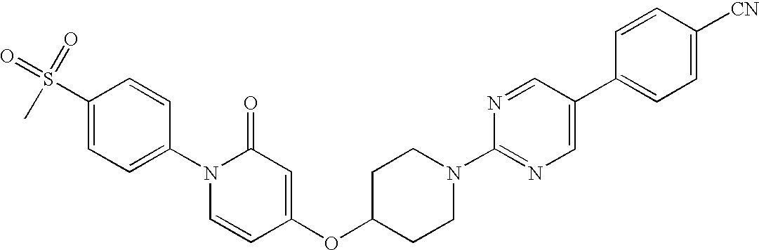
C1(S(=O)(=O)C)=CC=C(N2C=CC(OC3CCN(C4=NC=C(C5=CC=C([CN])C=C5)C=N4)CC3)=CC2=O)C=C1
